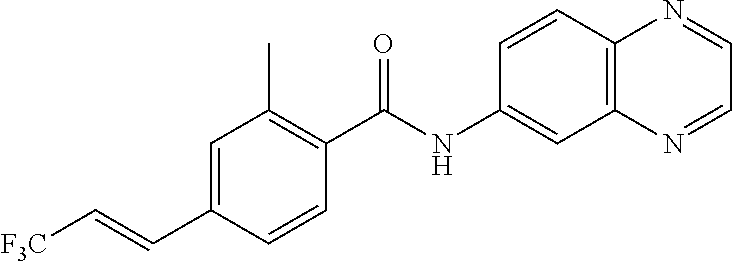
C1=CC(C(NC2=CC3=C(C=C2)N=CC=N3)=O)=C(C)C=C1C=C[F3C]
